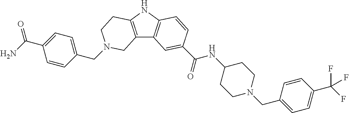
C(N1CCC2=C(C3=C(N2)C=CC(C(=O)NC2CCN(CC4=CC=C(C(F)(F)F)C=C4)CC2)=C3)C1)C1=CC=C(C(N)=O)C=C1
